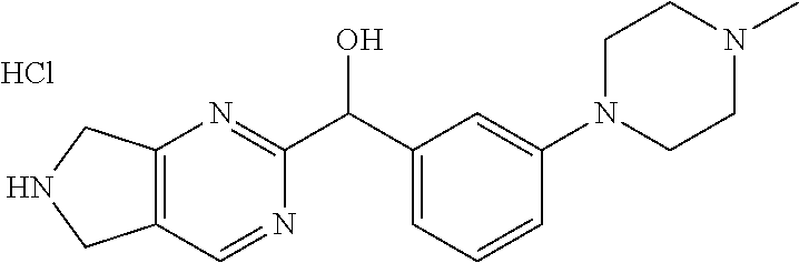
C12=C(C=NC(C(C3=CC=CC(N4CCN(C)CC4)=C3)O)=N1)CNC2.Cl
